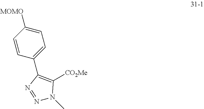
C1=C([MOMO])C=CC(C2=C([CO2Me])N(C)N=N2)=C1
